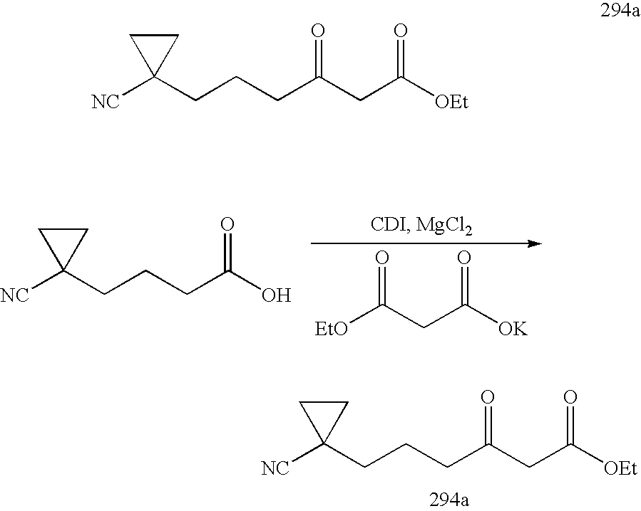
[EtO]C(CC([OK])=O)=O.C(CCCC1([NC])CC1)(O)=O.[OEt]C(CC(CCCC1([NC])CC1)=O)=O.[OEt]C(CC(CCCC1([NC])CC1)=O)=O
